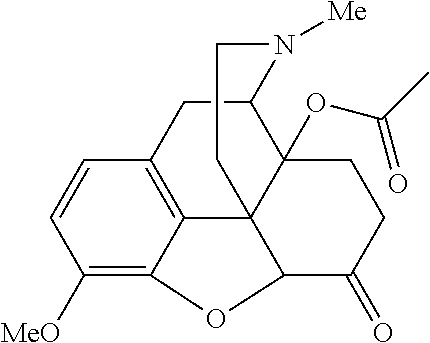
C1([MeO])=C2C3=C(C=C1)CC1C4(OC(=O)C)C3(C(C(=O)CC4)O2)CCN1[Me]
